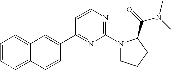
C1=CC=C2C(=C1)C=C(C1=NC(N3CCCC3C(=O)N(C)C)=NC=C1)C=C2
